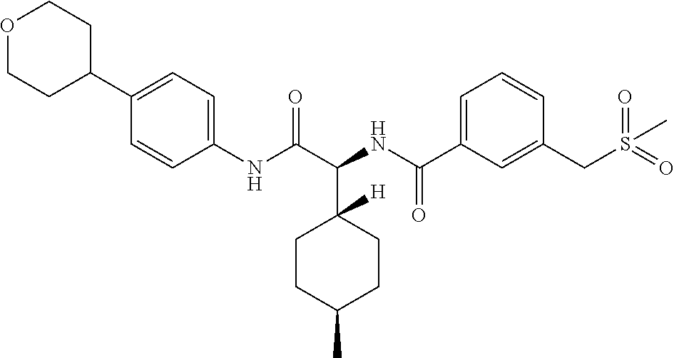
C(C1([H])CCC(C)CC1)(NC(C1=CC=CC(CS(=O)(=O)C)=C1)=O)C(=O)NC1=CC=C(C2CCOCC2)C=C1
